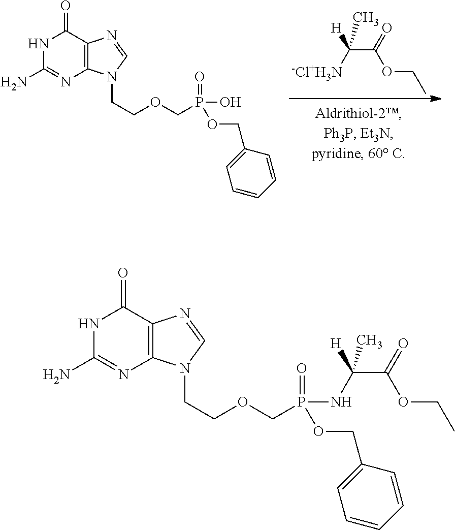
C12=C(C(=O)NC(N)=N1)N=CN2CCOCP(=O)(O)OCC1=CC=CC=C1.C(C(OCC)=O)([-Cl+H3N])([H])C.C12=C(C(=O)NC(N)=N1)N=CN2CCOCP(=O)(NC(C(=O)OCC)([H])C)OCC1=CC=CC=C1
